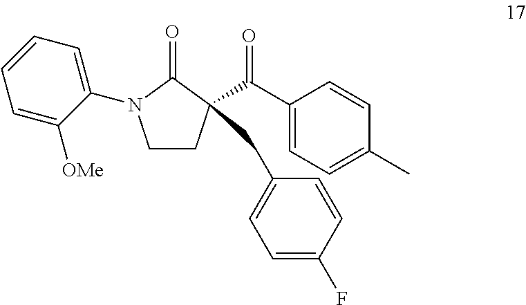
C1CC(C(C2=CC=C(C)C=C2)=O)(CC2=CC=C(F)C=C2)C(=O)N1C1=CC=CC=C1[OMe]
